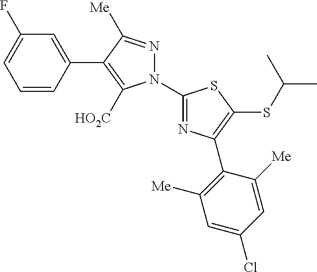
C1=CC(C2=C([HO2C])N(C3=NC(C4=C([Me])C=C(Cl)C=C4[Me])=C(SC(C)C)S3)N=C2[Me])=CC(F)=C1
